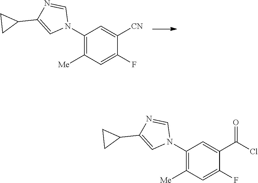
C1(N2C=NC(C3CC3)=C2)=C([Me])C=C(F)C(C(Cl)=O)=C1.C1(N2C=NC(C3CC3)=C2)=C([Me])C=C(F)C([CN])=C1
